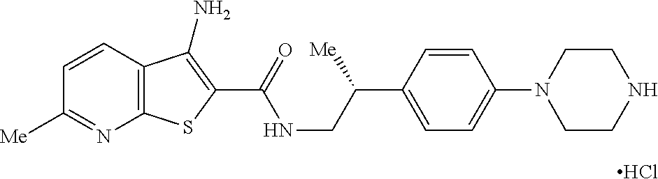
C1=CC2=C(N=C1[Me])SC(C(=O)NCC(C1=CC=C(N3CCNCC3)C=C1)[Me])=C2N.Cl
